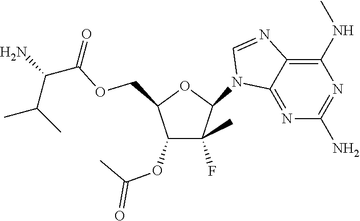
C1(N2C3=NC(N)=NC(NC)=C3N=C2)C(F)(C)C(OC(C)=O)C(COC(C(N)C(C)C)=O)O1
